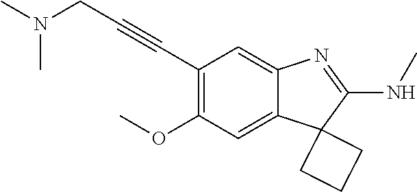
C12=CC(OC)=C(C#CCN(C)C)C=C1N=C(NC)C21CCC1
